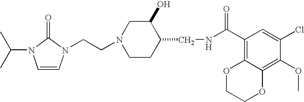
N1(CCN2C=CN(C(C)C)C2=O)CCC(CNC(C2=C3C(=C(OC)C(Cl)=C2)OCCO3)=O)C(O)C1
